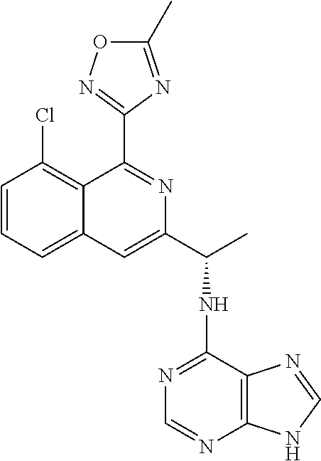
C1=CC=C2C(=C1Cl)C(C1=NOC(C)=N1)=NC(C(NC1=NC=NC3=C1N=CN3)C)=C2
